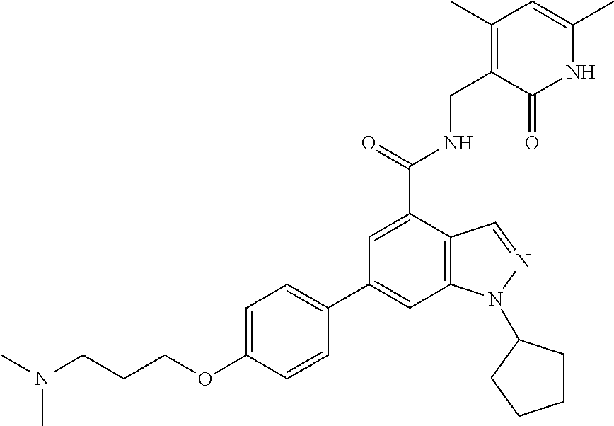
C12=C(C=C(C3=CC=C(OCCCN(C)C)C=C3)C=C1C(NCC1=C(C)C=C(C)NC1=O)=O)N(C1CCCC1)N=C2
